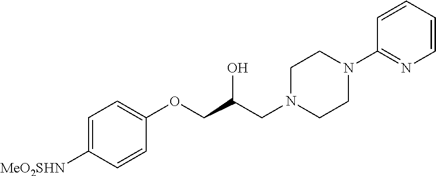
C1=C([MeO2SHN])C=CC(OCC(CN2CCN(C3=NC=CC=C3)CC2)O)=C1
